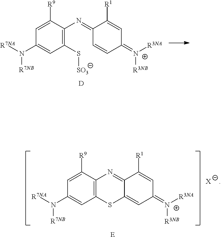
[D].C1([R9])=CC(N([R7NA])[R7NB])=CC(S[SO3])=C1N=C1C=CC(=[N+]([R3NA])[R3NB])C=C1[R1].[E].C1([R9])=CC(N([R7NA])[R7NB])=CC2=C1N=C1C(=CC(=[N+]([R3NA])[R3NB])C=C1[R1])S2.[X]
